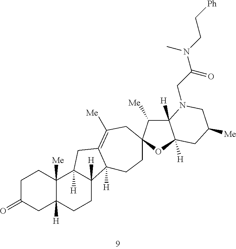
C1C(=O)CC2([H])C([Me])(C1)C1([H])C([H])(CC2)C2([H])C(=C([Me])CC3(CC2)C([Me])C2([H])C([H])(O3)CC([Me])CN2CC(N(C)CC[Ph])=O)C1
